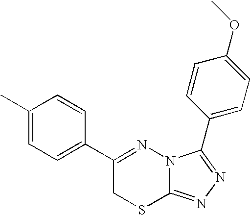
C1=C(C)C=CC(C2=NN3C(=NN=C3C3=CC=C(OC)C=C3)SC2)=C1
